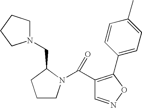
C1CN(C(C2=C(C3=CC=C(C)C=C3)ON=C2)=O)C(CN2CCCC2)C1
